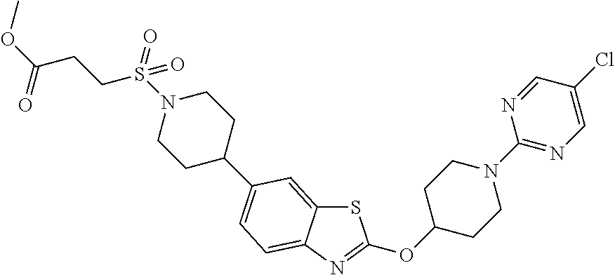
S1C2=CC(C3CCN(S(=O)(CCC(OC)=O)=O)CC3)=CC=C2N=C1OC1CCN(C2=NC=C(Cl)C=N2)CC1
